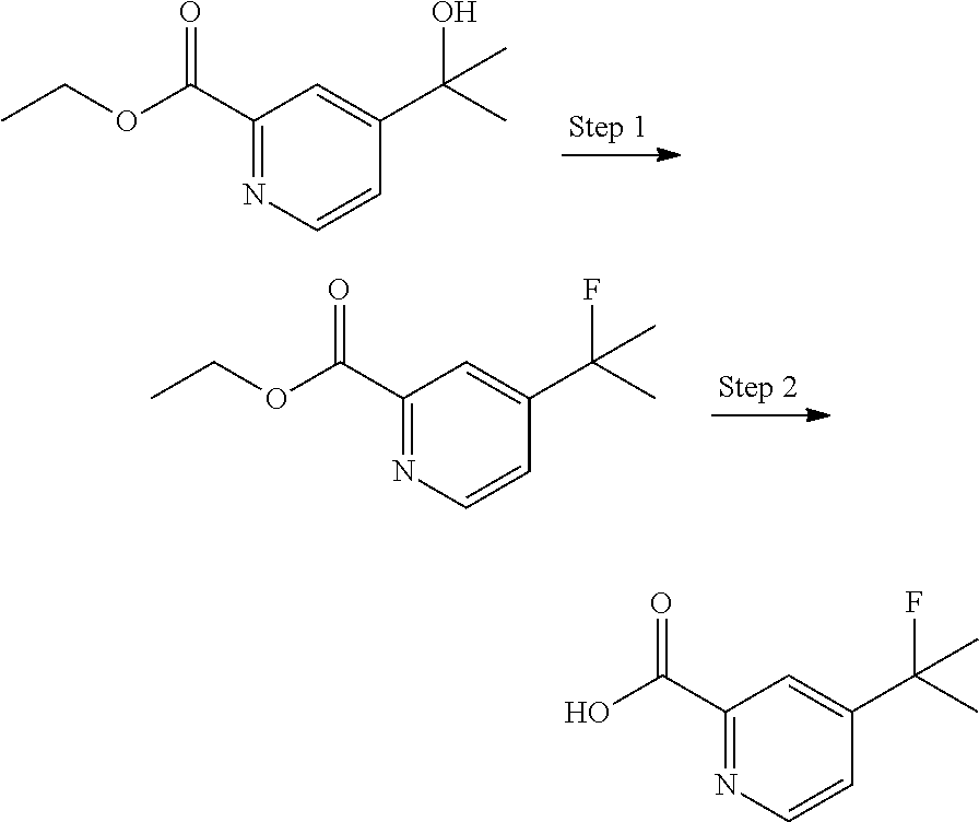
C1(C(OCC)=O)=NC=CC(C(C)(O)C)=C1.C1(C(OCC)=O)=NC=CC(C(C)(F)C)=C1.C1(C(O)=O)=NC=CC(C(C)(F)C)=C1
